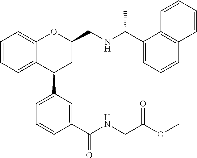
C1C(CNC(C2=CC=CC3=C2C=CC=C3)C)OC2=CC=CC=C2C1C1=CC=CC(C(NCC(OC)=O)=O)=C1
